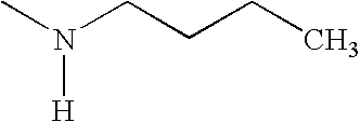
[H]N(C)CCCC
